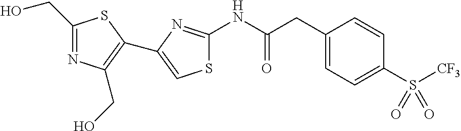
C1(CO)=NC(CO)=C(C2=CSC(NC(CC3=CC=C(S(=O)([CF3])=O)C=C3)=O)=N2)S1
